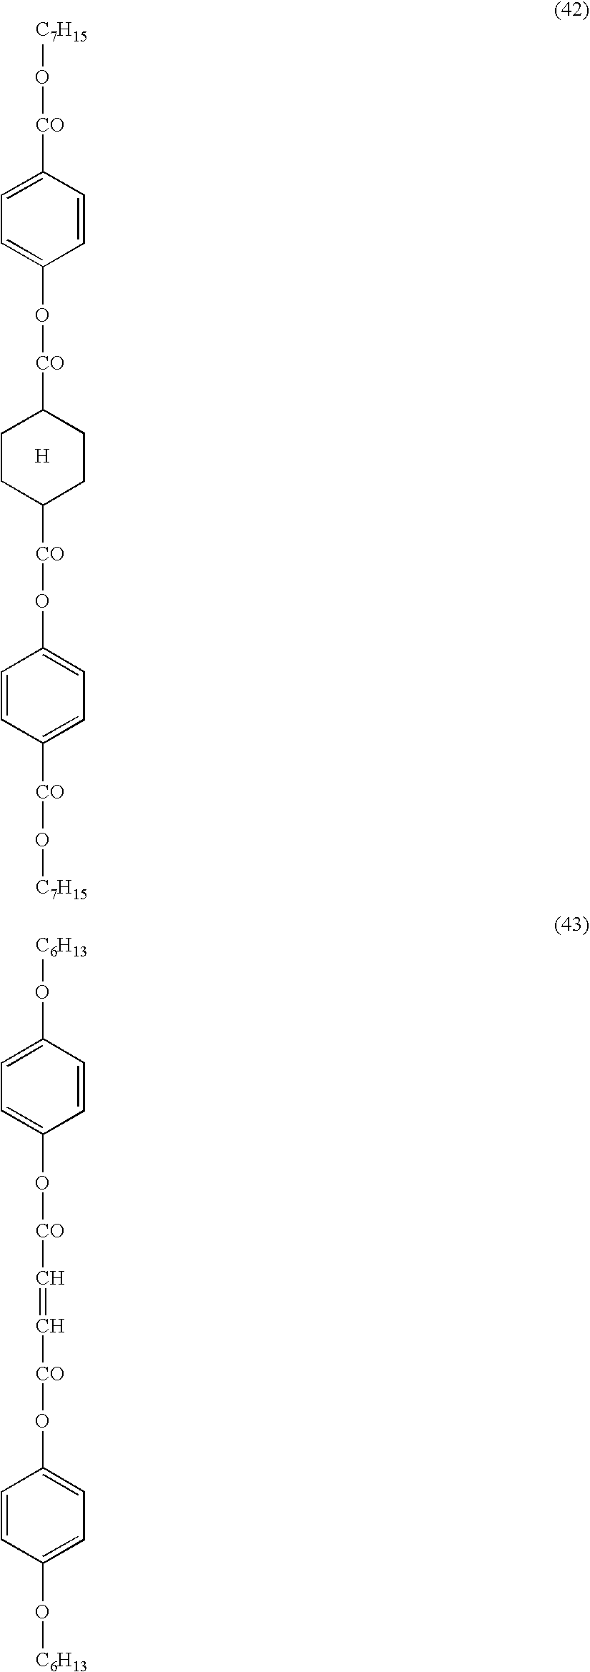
C1=CC([CO]O[C7H15])=CC=C1O[CO]C1CCC([CO]OC2=CC=C([CO]O[C7H15])C=C2)CC1.[H].C1=CC(O[C6H13])=CC=C1O[CO]C=C[CO]OC1=CC=C(O[C6H13])C=C1
